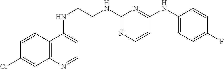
C12=C(N=CC=C1NCCNC1=NC=CC(NC3=CC=C(F)C=C3)=N1)C=C(Cl)C=C2
